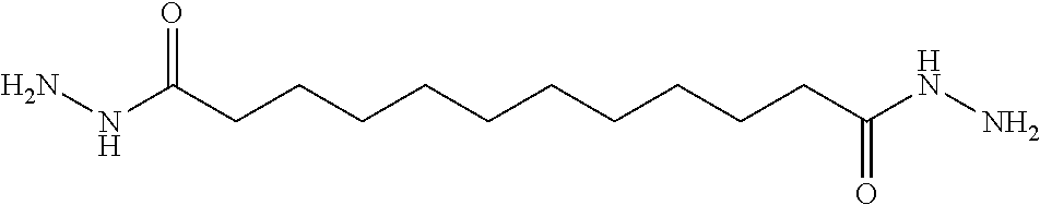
NNC(CCCCCCCCCCC(=O)NN)=O
